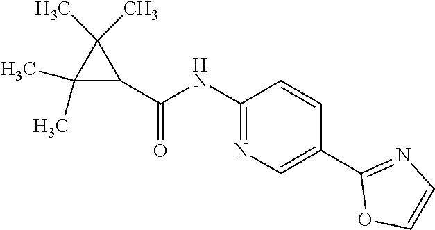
C1(C(=O)NC2=NC=C(C3=NC=CO3)C=C2)C(C)(C)C1(C)C
